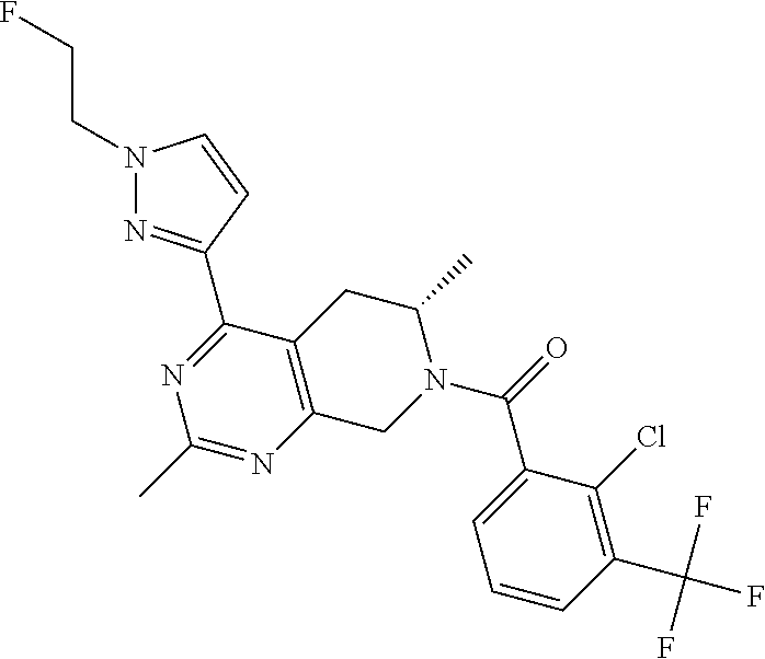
N1(CCF)N=C(C2=NC(C)=NC3=C2CC(C)N(C(=O)C2=CC=CC(C(F)(F)F)=C2Cl)C3)C=C1
